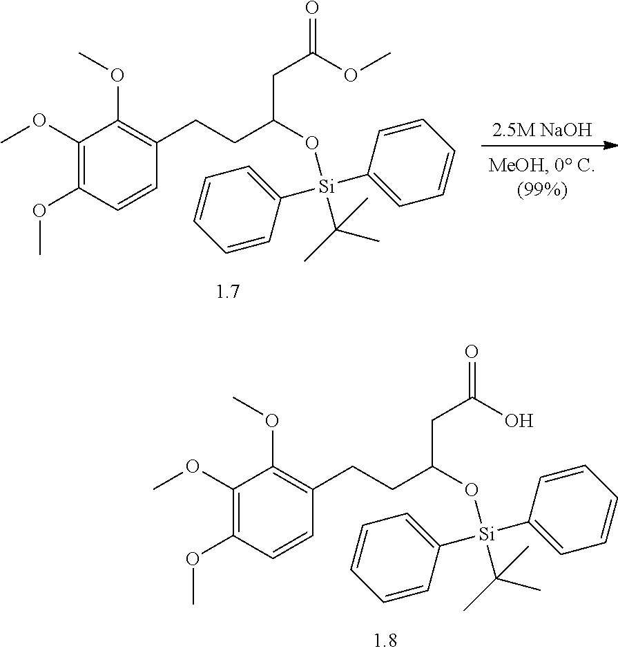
[2.5M NaOH].C1(OC)=C(OC)C=CC(CCC(CC(=O)OC)O[Si](C(C)(C)C)(C2=CC=CC=C2)C2=CC=CC=C2)=C1OC.C1(OC)=C(OC)C=CC(CCC(CC(=O)O)O[Si](C(C)(C)C)(C2=CC=CC=C2)C2=CC=CC=C2)=C1OC
